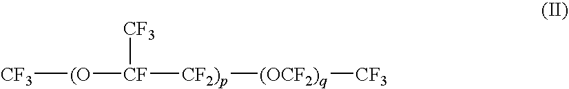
[CF3][(O][CF]([CF2)p][(OCF2)q][CF3])[CF3]
